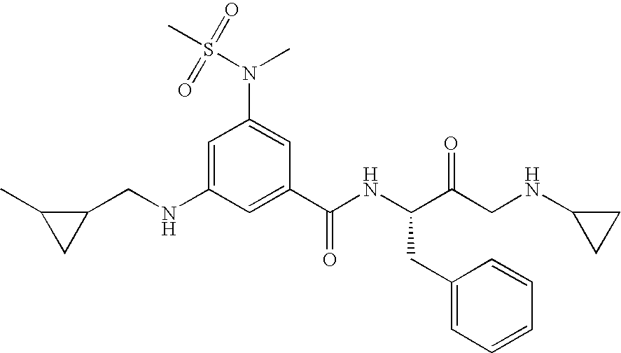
C1(CNC2=CC(N(S(=O)(=O)C)C)=CC(C(NC(C(CNC3CC3)=O)CC3=CC=CC=C3)=O)=C2)C(C)C1
